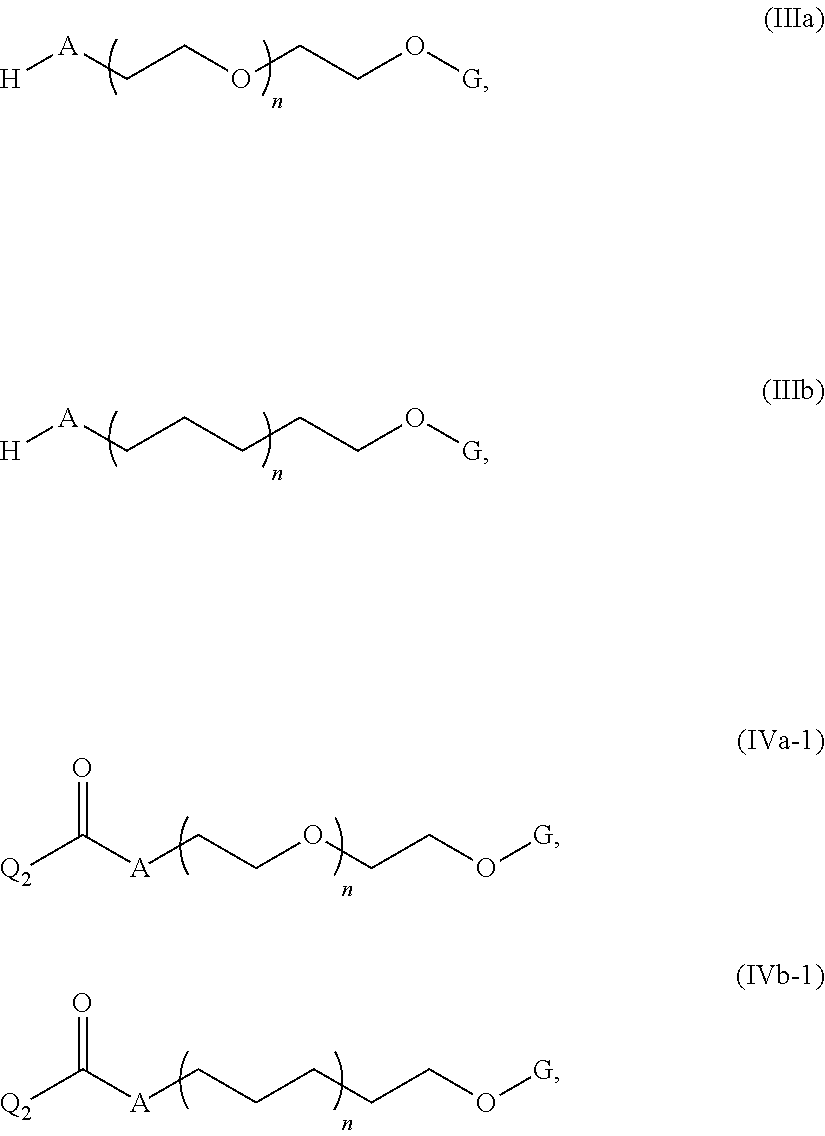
[H][A]CCOCCO[G].[H][A]CCCCCO[G].C([A]CCOCCO[G])([Q2])=O.C([A]CCCCCO[G])([Q2])=O
